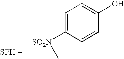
C1=C([SO2N]C)C=CC(O)=C1
